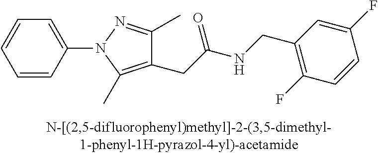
C1=CC(N2C(C)=C(CC(NCC3=C(F)C=CC(F)=C3)=O)C(C)=N2)=CC=C1
